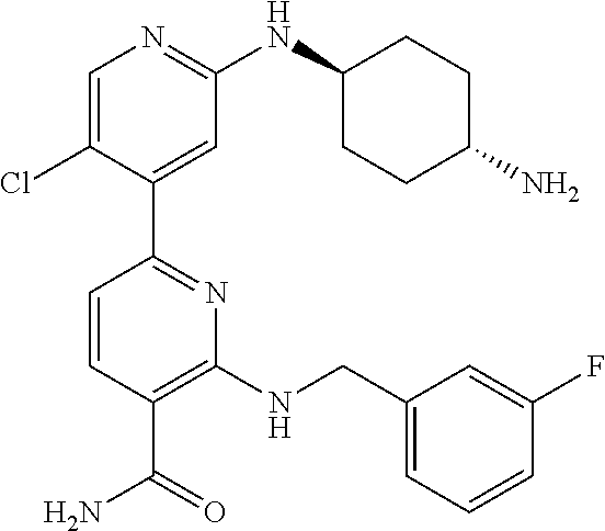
C1(NCC2=CC=CC(F)=C2)=C(C(=O)N)C=CC(C2=CC(NC3CCC(N)CC3)=NC=C2Cl)=N1
